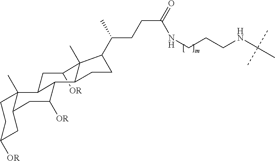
C1([OR])CC2C3(C)CCC([OR])CC3CC([OR])C2C2C1(C)C(C(C)CCC(=O)NCCCNC(C)(C)C)CC2
